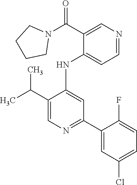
C1(NC2=CC(C3=CC(Cl)=CC=C3F)=NC=C2C(C)C)=CC=NC=C1C(N1CCCC1)=O
